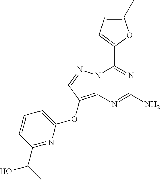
N12C(=C(OC3=CC=CC(C(O)C)=N3)C=N1)N=C(N)N=C2C1=CC=C(C)O1
